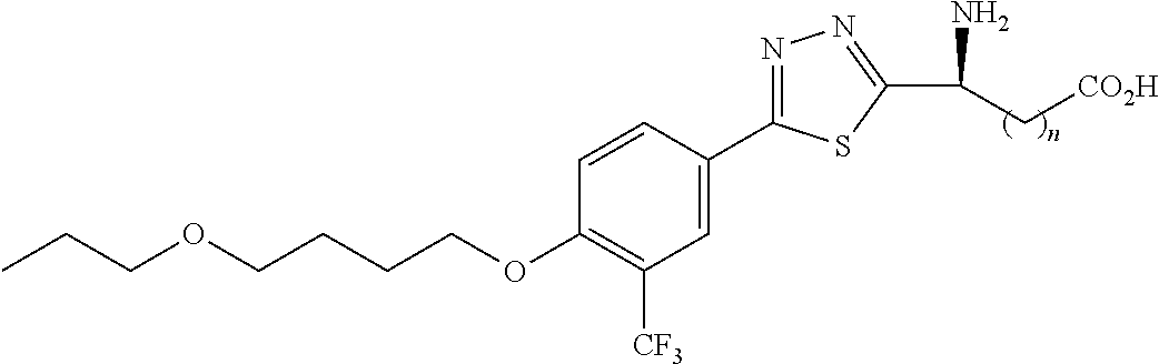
C(OCCCCOC1=C([CF3])C=C(C2=NN=C(C(N)C[CO2H])S2)C=C1)CC
